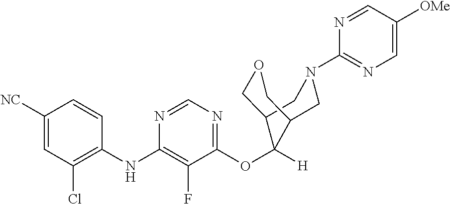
C1=CC(NC2=C(F)C(OC3([H])C4COCC3CN(C3=NC=C([OMe])C=N3)C4)=NC=N2)=C(Cl)C=C1[NC]
